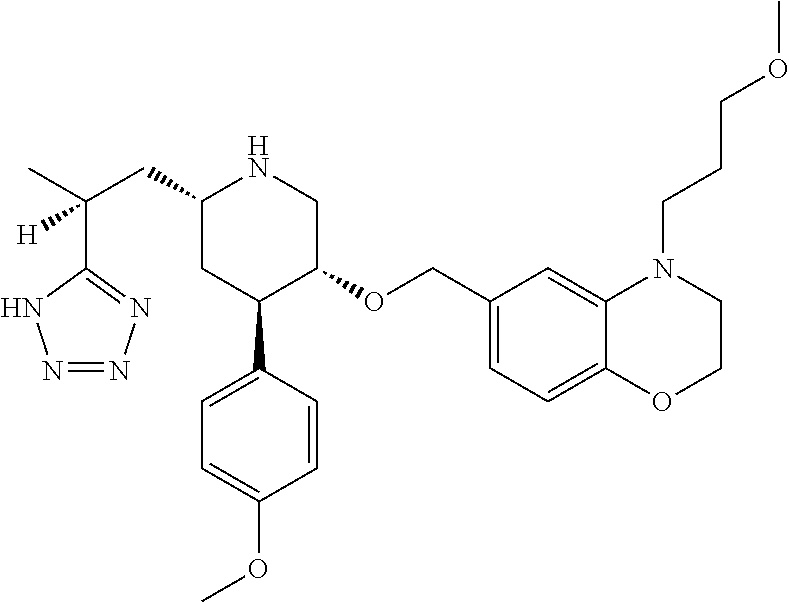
C1(CC(C)(C2=NN=NN2)[H])CC(C2=CC=C(OC)C=C2)C(OCC2=CC=C3C(=C2)N(CCCOC)CCO3)CN1
